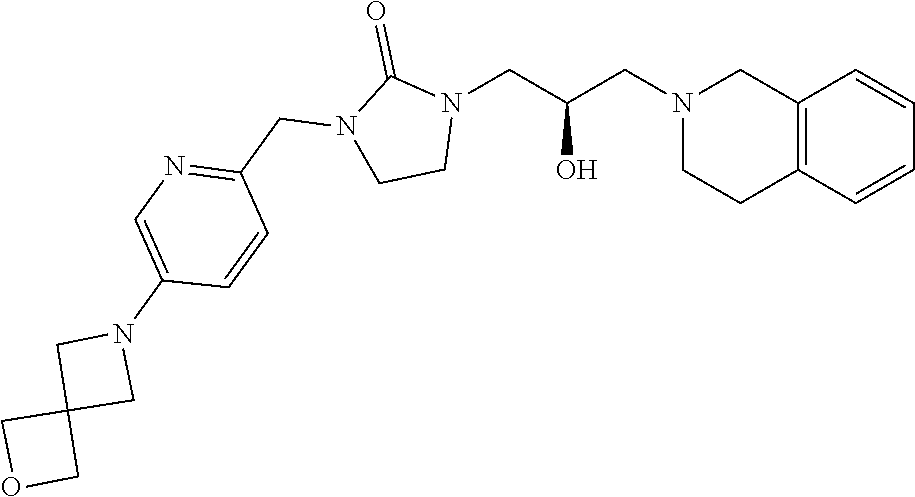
C12=C(C=CC=C1)CCN(CC(CN1C(=O)N(CC3=NC=C(N4CC5(C4)COC5)C=C3)CC1)O)C2
